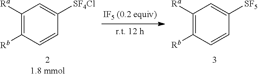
C1([Ra])=C([Rb])C=CC([SF4Cl])=C1.C1([Ra])=C([Rb])C=CC([SF5])=C1
